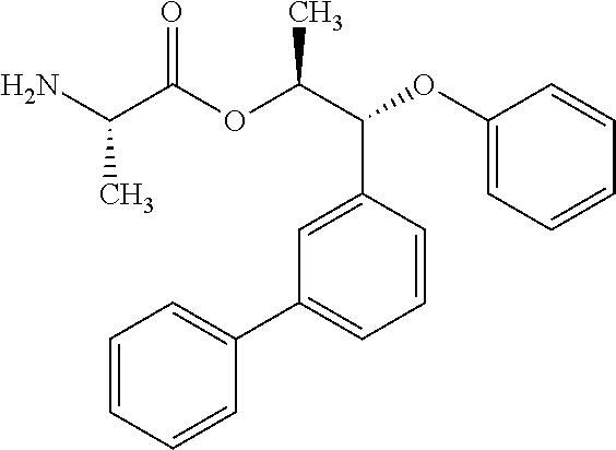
NC(C(OC(C(C1=CC(C2=CC=CC=C2)=CC=C1)OC1=CC=CC=C1)C)=O)C
